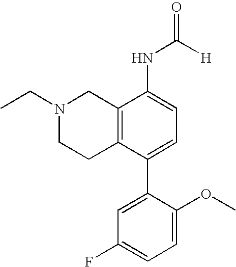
N1(CC)CCC2=C(C1)C(NC(=O)[H])=CC=C2C1=CC(F)=CC=C1OC
